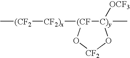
[C)y]1(C)([OCF3])[(CF]([CF2)x][(CF2]C)O[CF2]O1
